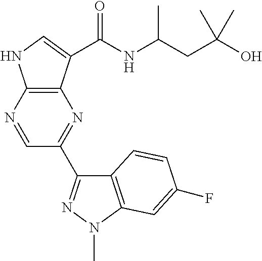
C1=NC2=C(N=C1C1=NN(C)C3=C1C=CC(F)=C3)C(C(NC(C)CC(C)(C)O)=O)=CN2
